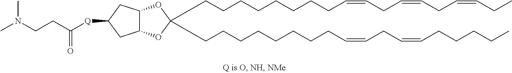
C(CCCCCCCC=CCC=CCCCCC)C1(CCCCCCCCC=CCC=CCC=CCC)OC2C(O1)CC([Q]C(CCN(C)C)=O)C2
